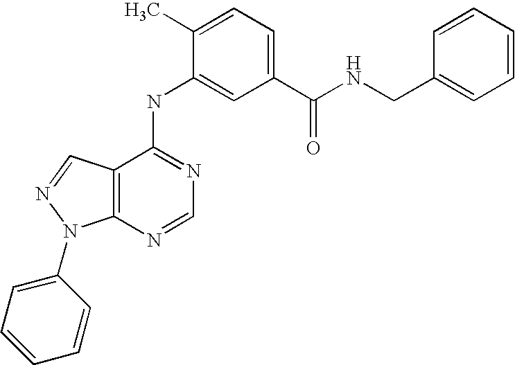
C12=C(C(NC3=CC(C(NCC4=CC=CC=C4)=O)=CC=C3C)=NC=N1)C=NN2C1=CC=CC=C1
